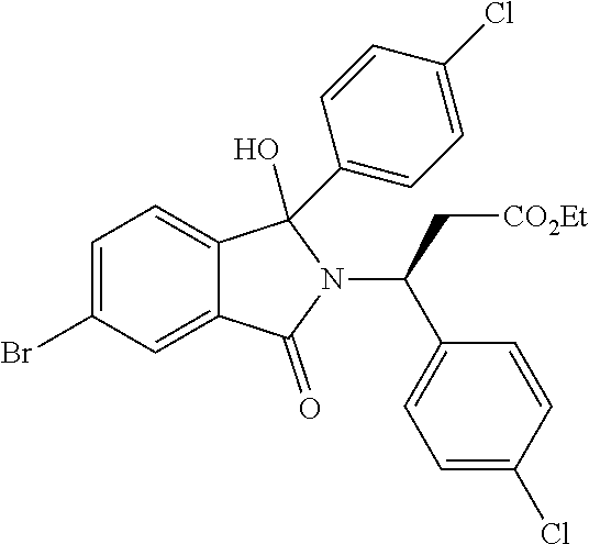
C1=C(Br)C=C2C(=C1)C(O)(C1=CC=C(Cl)C=C1)N(C(C1=CC=C(Cl)C=C1)C[CO2Et])C2=O
